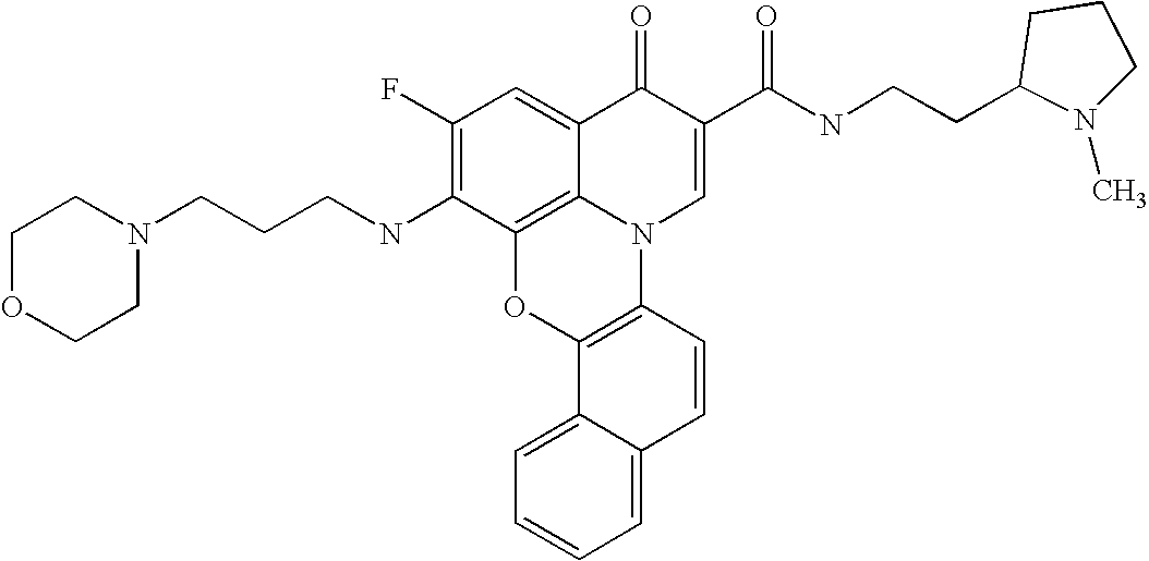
C1(F)=C(NCCCN2CCOCC2)C2=C3C(=C1)C(=O)C(C(NCCC1CCCN1C)=O)=CN3C1=C(O2)C2=CC=CC=C2C=C1
